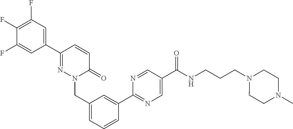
C1=C(C2=NC=C(C(NCCCN3CCN(C)CC3)=O)C=N2)C=CC=C1CN1N=C(C2=CC(F)=C(F)C(F)=C2)C=CC1=O
